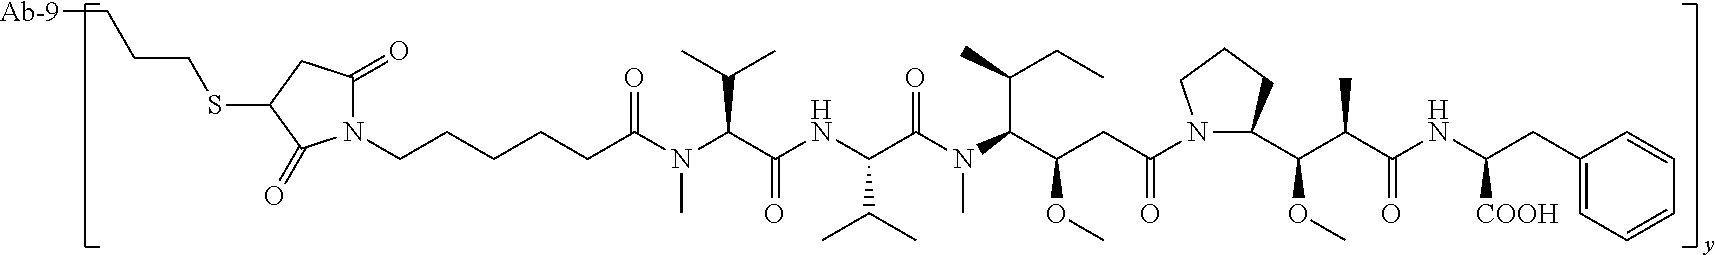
N1(CCCCCC(N(C(C(NC(C(N(C(C(CC(N2C(C(OC)C(C(=O)NC([COOH])CC3=CC=CC=C3)C)CCC2)=O)OC)C(CC)C)C)=O)C(C)C)=O)C(C)C)C)=O)C(=O)CC(SCCC[Ab-9])C1=O
